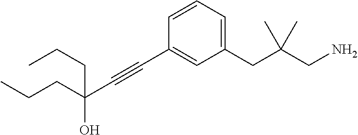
C1=CC(C#CC(CCC)(O)CCC)=CC(CC(CN)(C)C)=C1
